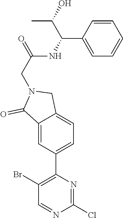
C1(Br)=C(C2=CC=C3C(=C2)C(=O)N(CC(NC(C2=CC=CC=C2)C(O)C)=O)C3)N=C(Cl)N=C1
